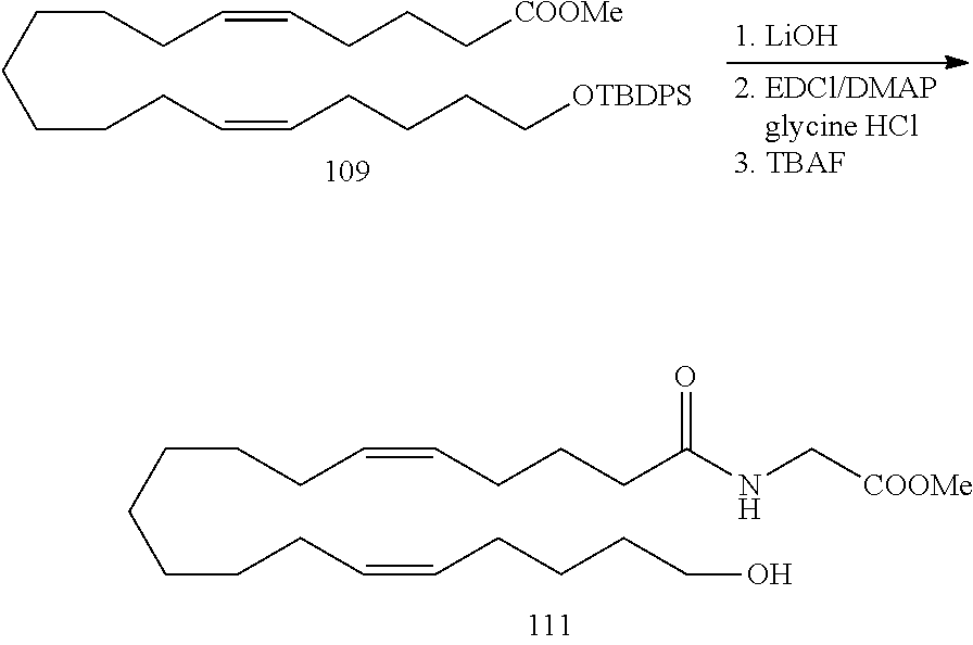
C(CCCC=CCCC[COOMe])CCCC=CCCCC[OTBDPS].C(CCCC=CCCCC(NC[COOMe])=O)CCCC=CCCCCO
